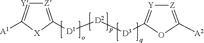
[Z]1=C([D1][D2][D3]C2=[Y][Z]=C([A2])O2)[X]C([A1])=[Y]1
